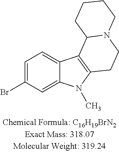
C1=C(Br)C=C2C(=C1)C1=C(N2C)CCN2C1CCCC2
